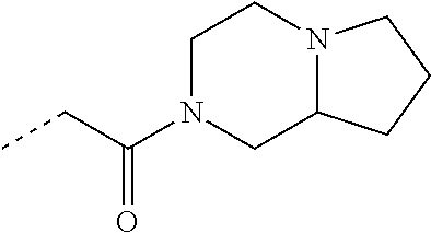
CCC(=O)N1CC2N(CC1)CCC2
